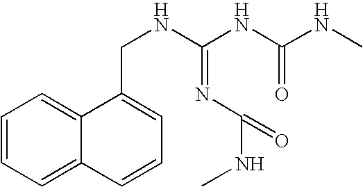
C1=CC=C2C(=C1)C(CNC(NC(NC)=O)=NC(=O)NC)=CC=C2
